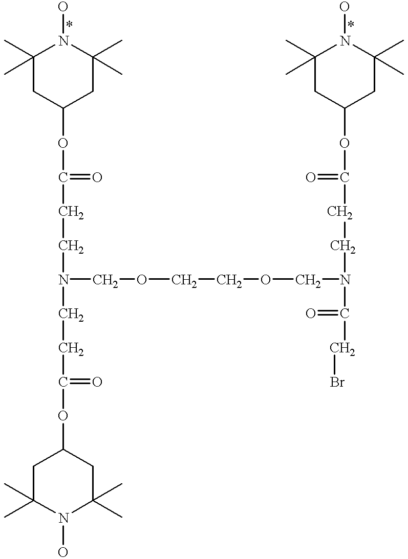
C1(C)(C)CC(OC(=O)CCN(CCC(OC2CC(C)(C)N(O)C(C)(C)C2)=O)COCCOCN(CCC(=O)OC2CC(C)(C)N(O)C(C)(C)C2)C(CBr)=O)CC(C)(C)N1O
